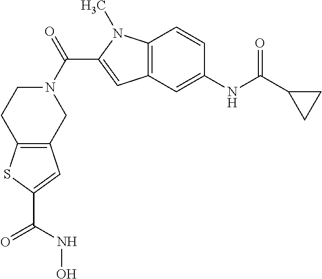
N1(C(=O)C2=CC3=C(N2C)C=CC(NC(C2CC2)=O)=C3)CCC2=C(C1)C=C(C(NO)=O)S2
